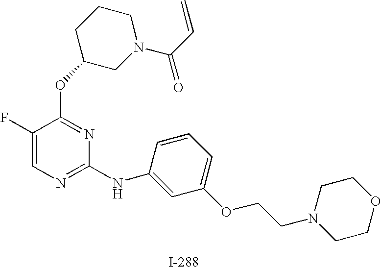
O(C1=NC(NC2=CC(OCCN3CCOCC3)=CC=C2)=NC=C1F)C1CN(C(C=C)=O)CCC1
